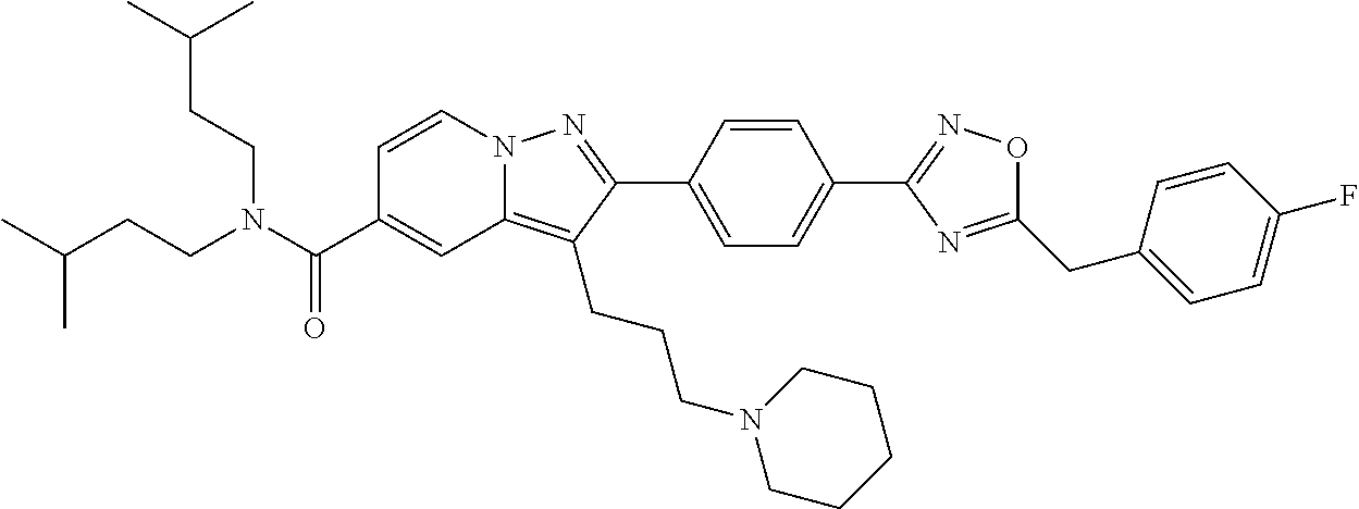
C1=CN2C(=C(CCCN3CCCCC3)C(C3=CC=C(C4=NOC(CC5=CC=C(F)C=C5)=N4)C=C3)=N2)C=C1C(N(CCC(C)C)CCC(C)C)=O
